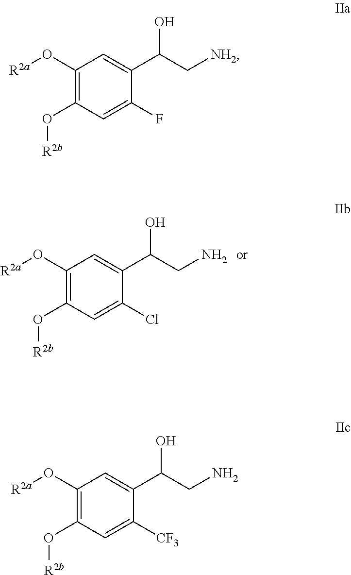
C1(O[R2a])=C(O[R2b])C=C(F)C(C(C[NH2])O)=C1.C1(O[R2a])=C(O[R2b])C=C(Cl)C(C(CN)O)=C1.C1(O[R2a])=C(O[R2b])C=C([CF3])C(C(CN)O)=C1
